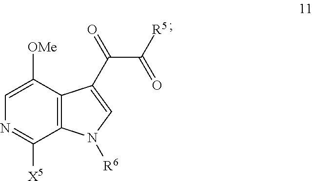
C1([OMe])=CN=C([X5])C2=C1C(C(C([R5])=O)=O)=CN2[R6]
